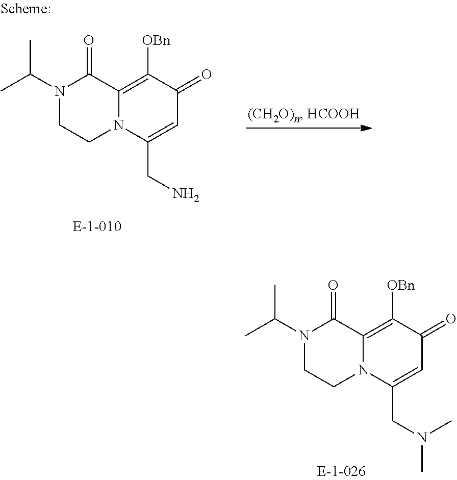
CC(N1CCN2C(=C([OBn])C(=O)C=C2CN(C)C)C1=O)C.CC(N1CCN2C(=C([OBn])C(=O)C=C2CN)C1=O)C
